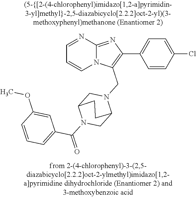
N12C(=NC(C3=CC=C(Cl)C=C3)=C1CN1CC3N(C(=O)C4=CC=CC(OC)=C4)CC1CC3)N=CC=C2
